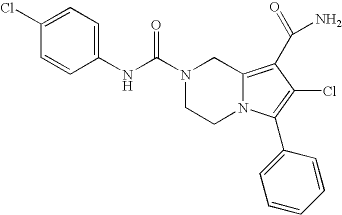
C1(NC(=O)N2CCN3C(=C(C(N)=O)C(Cl)=C3C3=CC=CC=C3)C2)=CC=C(Cl)C=C1
